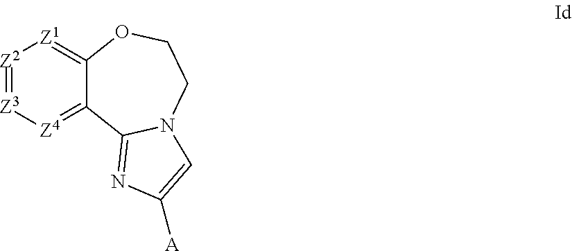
[Z2]1=[Z3][Z4]=C2C(=[Z1]1)OCCN1C2=NC([A])=C1
